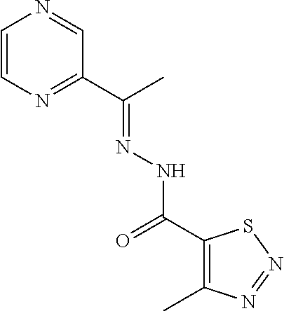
C1=CN=C(C(C)=NNC(=O)C2=C(C)N=NS2)C=N1
